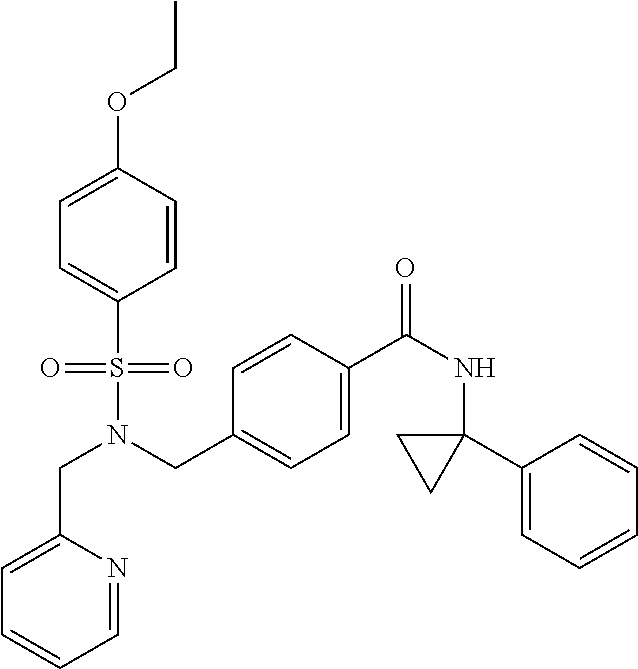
C1=CC(OCC)=CC=C1S(N(CC1=CC=C(C(NC2(C3=CC=CC=C3)CC2)=O)C=C1)CC1=CC=CC=N1)(=O)=O
